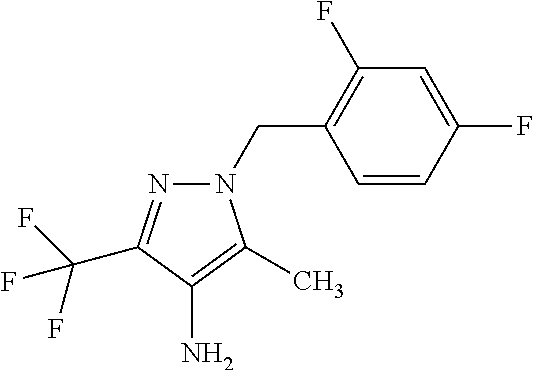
N1(CC2=C(F)C=C(F)C=C2)N=C(C(F)(F)F)C(N)=C1C
